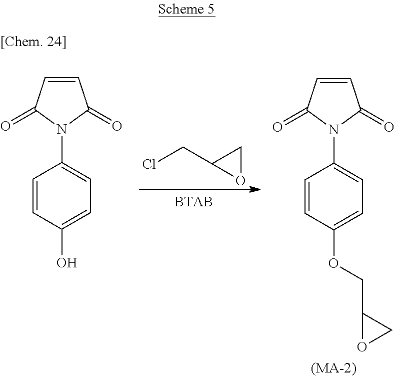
C1=CC(=O)N(C2=CC=C(O)C=C2)C1=O.ClCC1OC1.C1=CC(=O)N(C2=CC=C(OCC3OC3)C=C2)C1=O.[(MA-2)]
